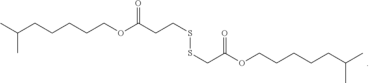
CC(CCCCCOC(CCSSCC(OCCCCCC(C)C)=O)=O)C
